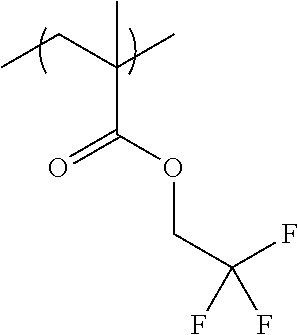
C(C(OCC(F)(F)F)=O)(C)(CC)C
